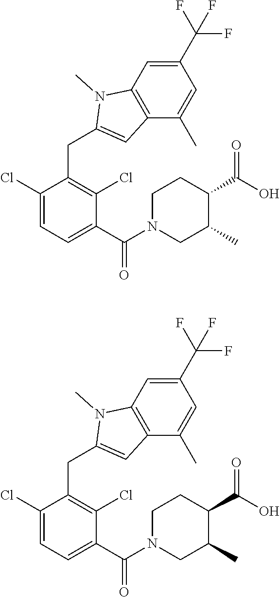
C1(Cl)=CC=C(C(N2CCC(C(O)=O)C(C)C2)=O)C(Cl)=C1CC1=CC2=C(C=C(C(F)(F)F)C=C2C)N1C.C1(Cl)=CC=C(C(N2CCC(C(O)=O)C(C)C2)=O)C(Cl)=C1CC1=CC2=C(C=C(C(F)(F)F)C=C2C)N1C
